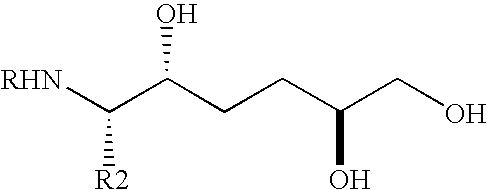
[RHN]C(C(CCC(CO)O)O)[R2]
